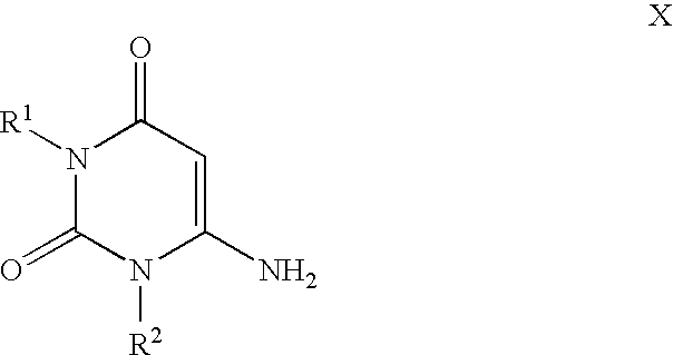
N1([R1])C(=O)N([R2])C(N)=CC1=O
